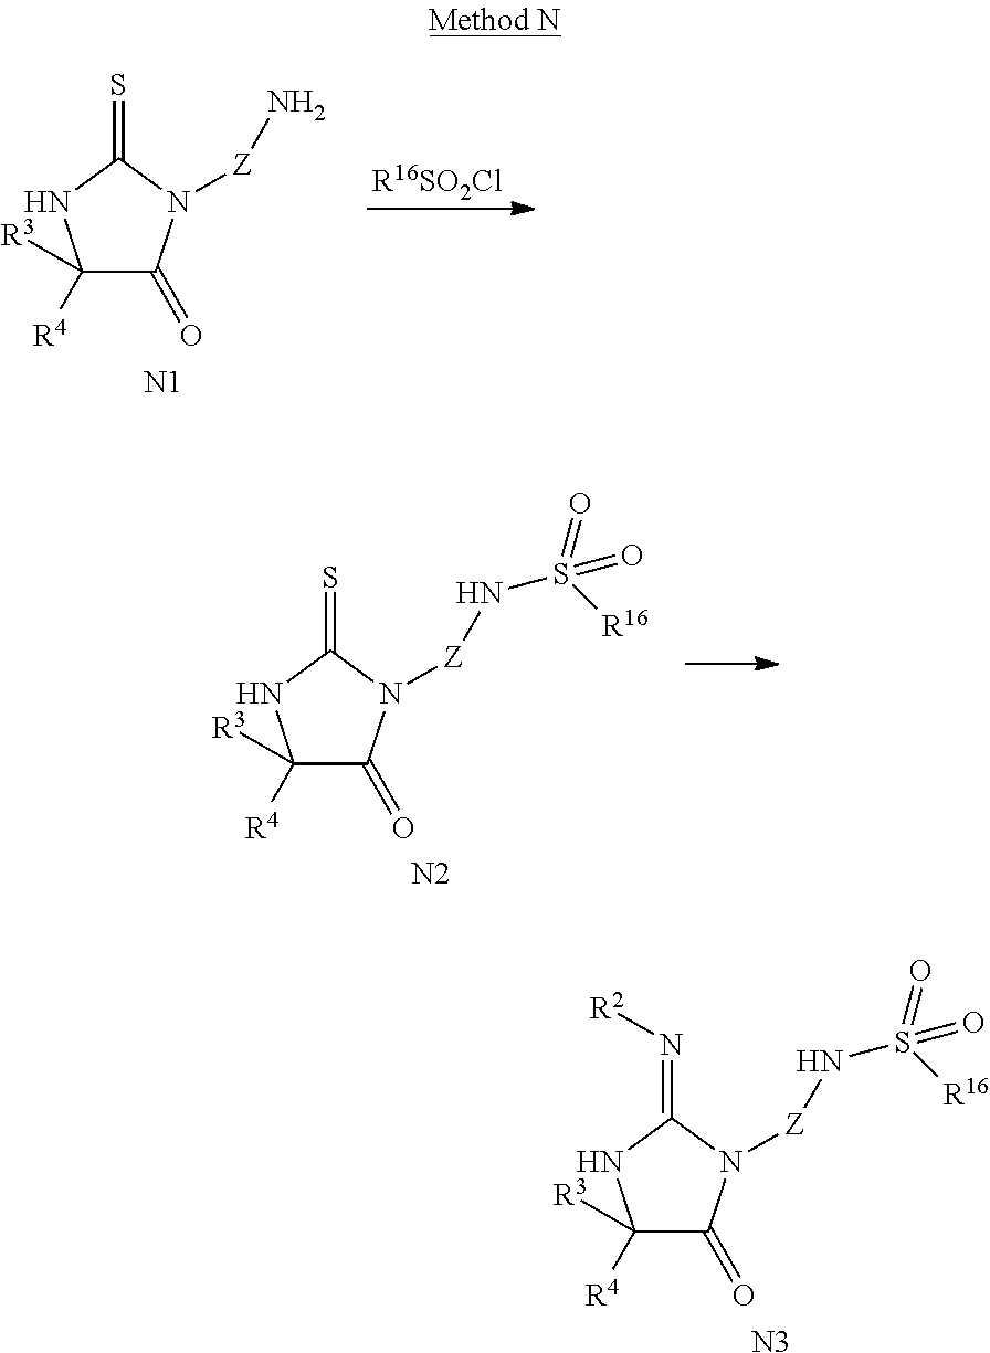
[R16SO2Cl].C1([R4])([R3])C(=O)N([Z]N)C(=S)N1.[N1].C1([R4])([R3])C(=O)N([Z]NS(=O)([R16])=O)C(=S)N1.[N2].C1([R4])([R3])C(=O)N([Z]NS(=O)([R16])=O)C(=N[R2])N1.[N3]
